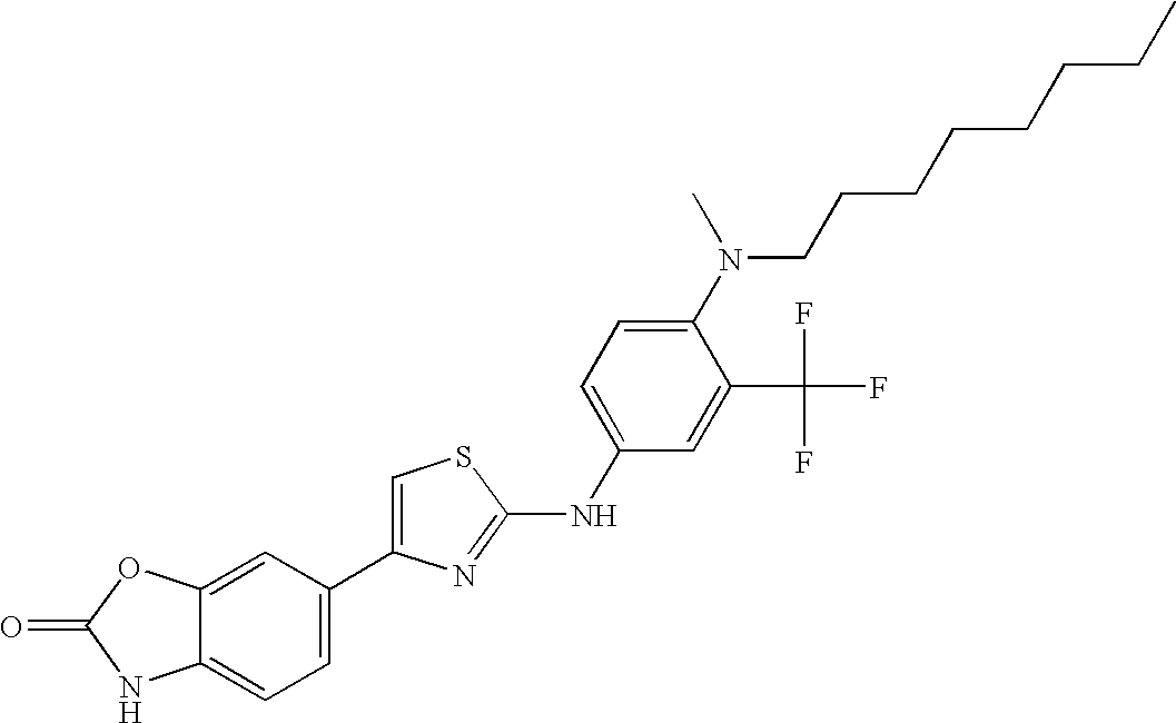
C1=C(C2=CC=C3C(=C2)OC(=O)N3)N=C(NC2=CC=C(N(CCCCCCCC)C)C(C(F)(F)F)=C2)S1
